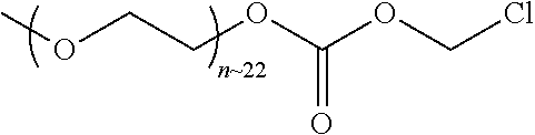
COCCOC(OCCl)=O
